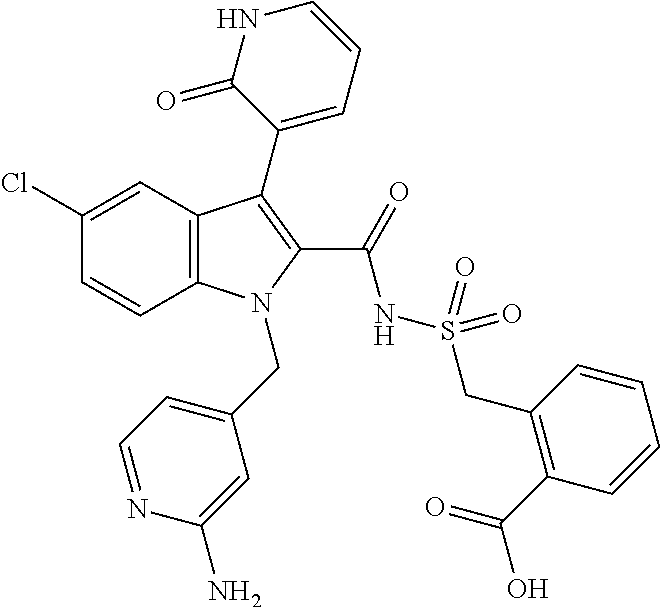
C1(Cl)=CC2=C(C=C1)N(CC1=CC=NC(N)=C1)C(C(=O)NS(=O)(=O)CC1=C(C(O)=O)C=CC=C1)=C2C1=CC=CNC1=O
